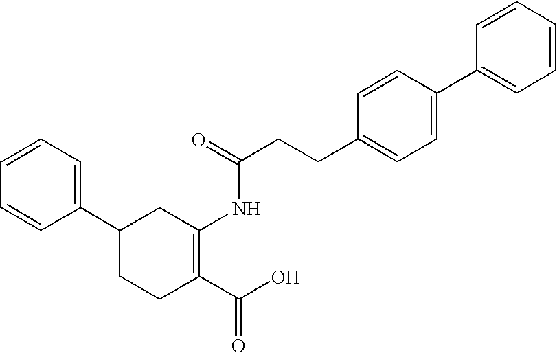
C1(C2CCC(C(O)=O)=C(NC(=O)CCC3=CC=C(C4=CC=CC=C4)C=C3)C2)=CC=CC=C1
